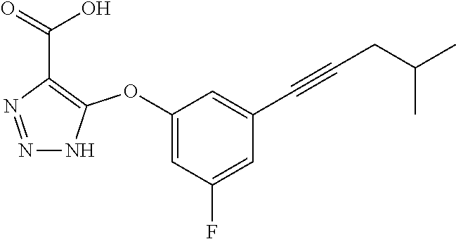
N1=NC(C(=O)O)=C(OC2=CC(F)=CC(C#CCC(C)C)=C2)N1
